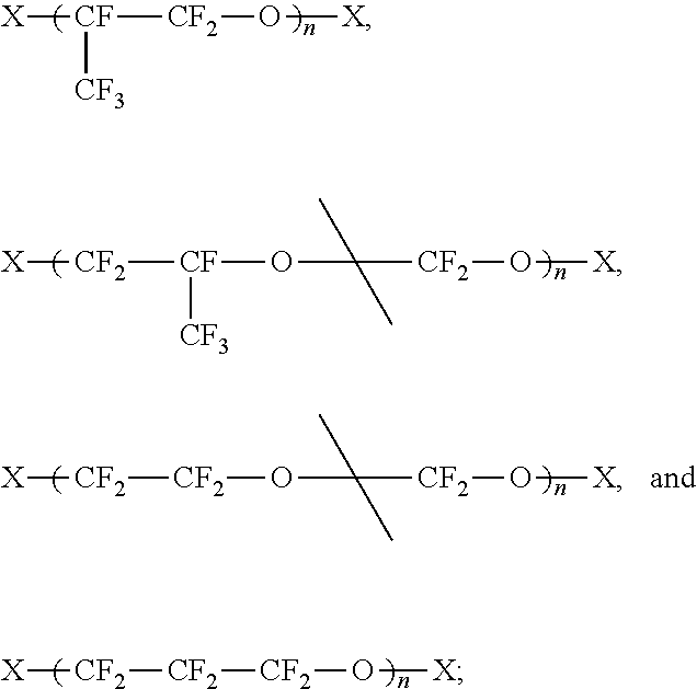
[X][CF]([CF2]O[X])[CF3].C([CF2]O[X])(O[CF]([CF2][X])[CF3])(C)C.[X][CF2][CF2][CF2]O[X].C([CF2]O[X])(O[CF2][CF2][X])(C)C
